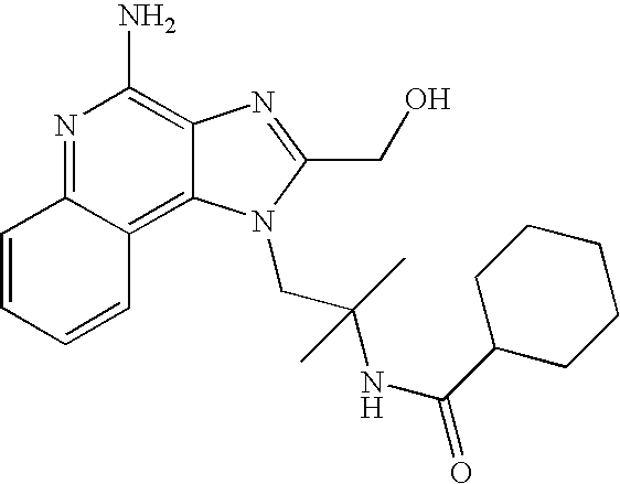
C1=CC=CC2=C3C(=C(N)N=C12)N=C(CO)N3CC(NC(=O)C1CCCCC1)(C)C
